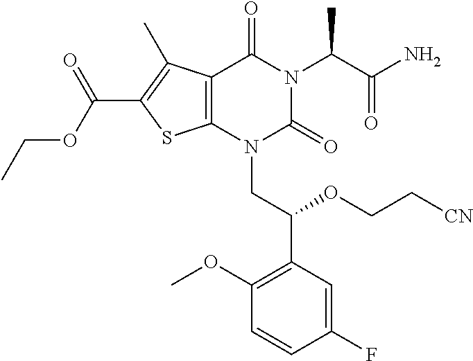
C1(F)=CC(C(OCC[CN])CN2C(=O)N(C(C(=O)N)C)C(=O)C3=C2SC(C(OCC)=O)=C3C)=C(OC)C=C1
